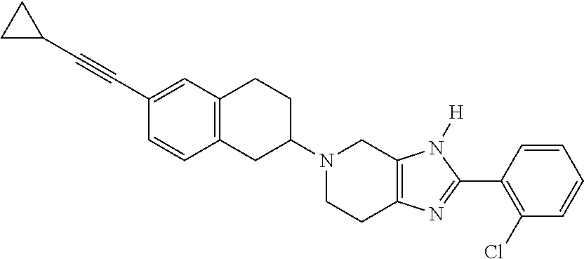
C12=C(CC(N3CCC4=C(C3)N([H])C(C3=C(Cl)C=CC=C3)=N4)CC1)C=CC(C#CC1CC1)=C2
